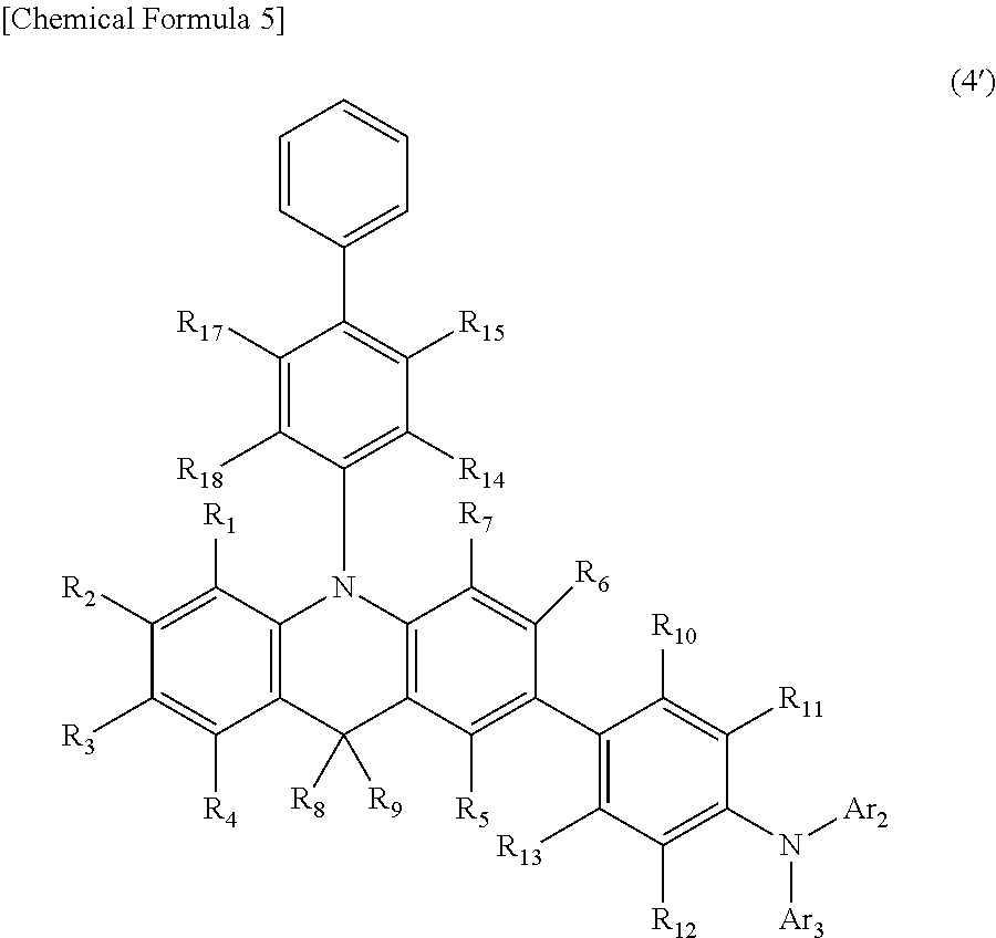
C12=C(C([R1])=C([R2])C([R3])=C1[R4])N(C1=C([R14])C([R15])=C(C3=CC=CC=C3)C([R17])=C1[R18])C1=C(C2([R8])[R9])C([R5])=C(C2=C([R13])C([R12])=C(N([Ar2])[Ar3])C([R11])=C2[R10])C([R6])=C1[R7]
